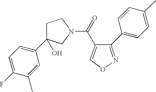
C1C(C2=CC=C(F)C(C)=C2)(O)CN(C(=O)C2=CON=C2C2=CC=C(C)C=C2)C1
